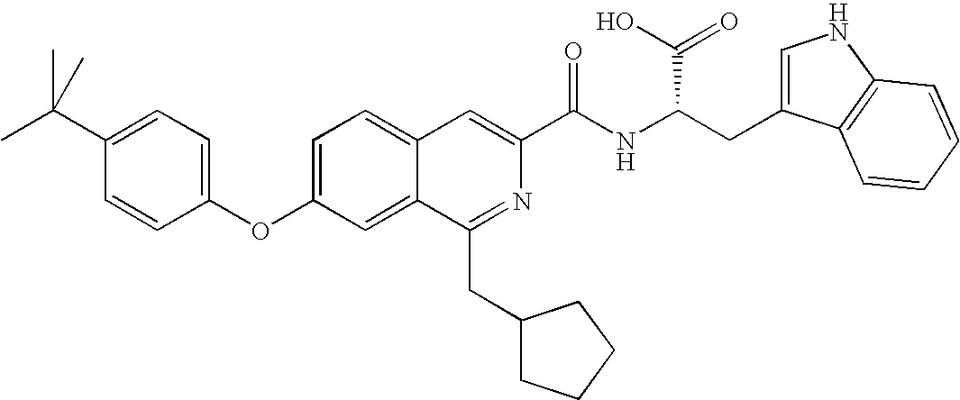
C1=C2C(=CC(OC3=CC=C(C(C)(C)C)C=C3)=C1)C(CC1CCCC1)=NC(C(NC(CC1=CNC3=C1C=CC=C3)C(O)=O)=O)=C2
